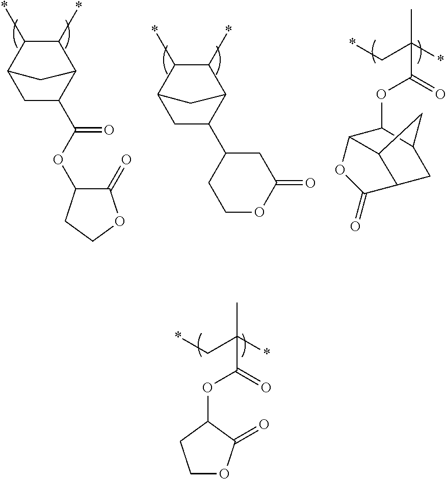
C1C(C(OC2C(=O)OCC2)=O)C2C(*)C(*)C1C2.C1C(C2CCOC(=O)C2)C2C(*)C(*)C1C2.C12C(OC(C(C*)(*)C)=O)C3OC(=O)C(C1)C3C2.*CC(*)(C)C(=O)OC1CCOC1=O
